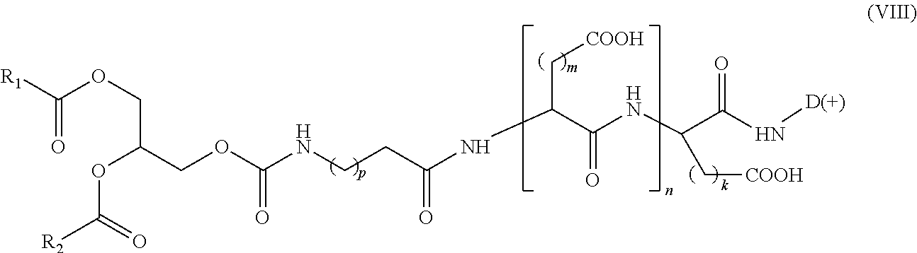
C(C(NC(C(N[D(+)])=O)C[COOH])=O)(C[COOH])NC(CCNC(OCC(COC([R1])=O)OC([R2])=O)=O)=O
